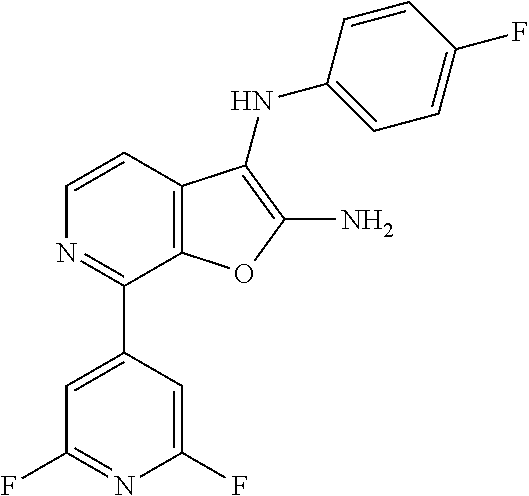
C1=CC2=C(C(C3=CC(F)=NC(F)=C3)=N1)OC(N)=C2NC1=CC=C(F)C=C1
